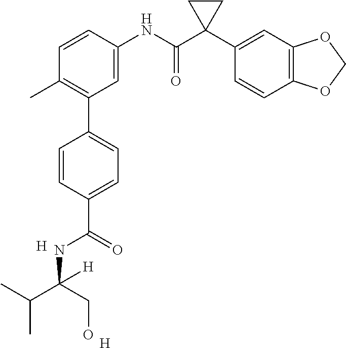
CC1=C(C2=CC=C(C(=O)NC(C(C)C)(CO)[H])C=C2)C=C(NC(C2(C3=CC4=C(C=C3)OCO4)CC2)=O)C=C1.[H].[H]
